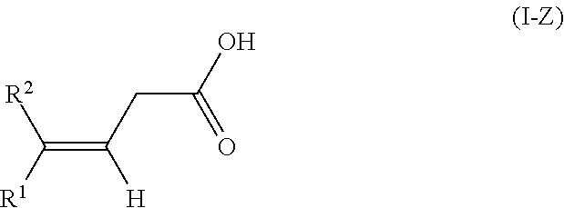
[R1]C(=C(CC(O)=O)[H])[R2]
